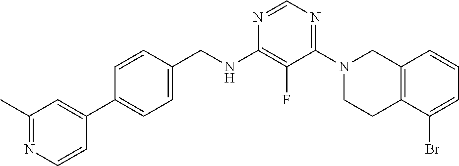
N1=CN=C(N2CCC3=C(C2)C=CC=C3Br)C(F)=C1NCC1=CC=C(C2=CC(C)=NC=C2)C=C1
